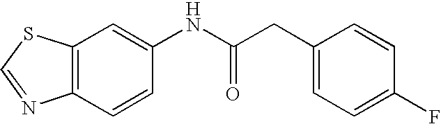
C12=C(C=C(NC(CC3=CC=C(F)C=C3)=O)C=C1)SC=N2
